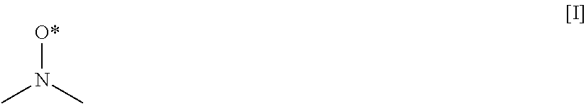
[O*]N(C)C
